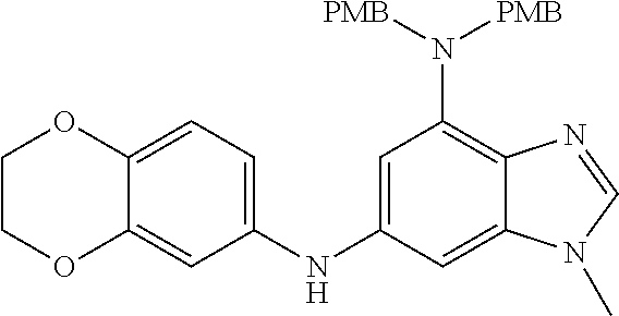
C1=C(NC2=CC(N([PMB])[PMB])=C3C(=C2)N(C)C=N3)C=C2C(=C1)OCCO2
